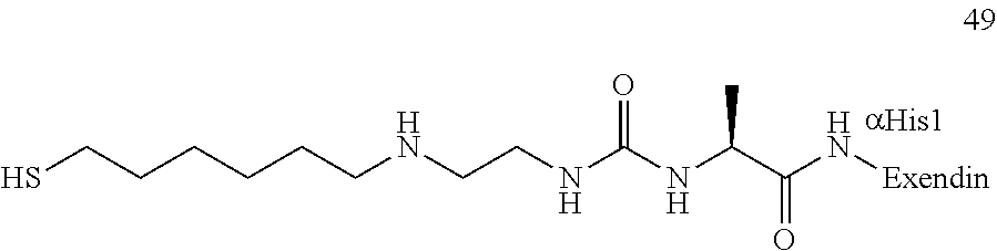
SCCCCCCNCCNC(NC(C(N[Exendin])=O)C)=O
